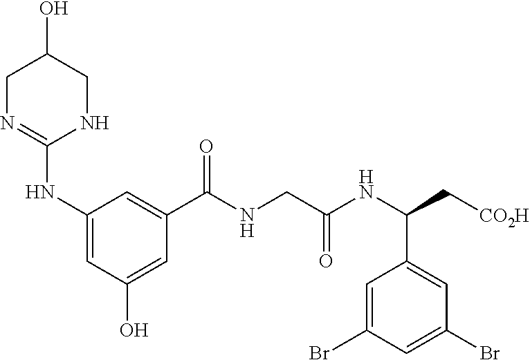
C1(NC2=NCC(O)CN2)=CC(O)=CC(C(NCC(NC(C[CO2H])C2=CC(Br)=CC(Br)=C2)=O)=O)=C1
